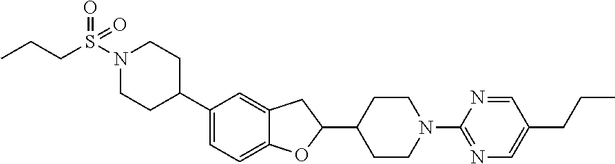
C1(C2CCN(S(CCC)(=O)=O)CC2)=CC=C2C(=C1)CC(C1CCN(C3=NC=C(CCC)C=N3)CC1)O2
